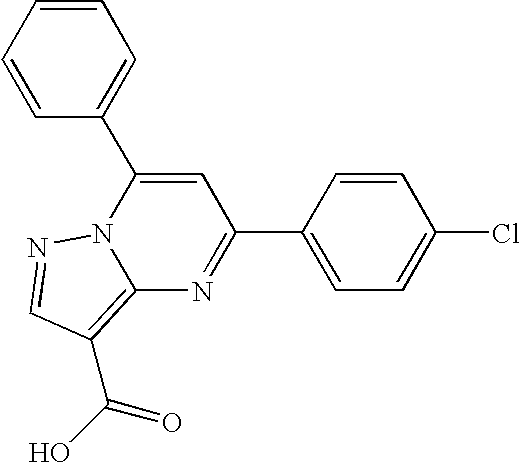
C1=CC=CC=C1C1=CC(C2=CC=C(Cl)C=C2)=NC2=C(C(=O)O)C=NN12
